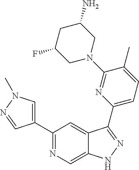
C1(C2=CN(C)N=C2)=NC=C2C(=C1)C(C1=CC=C(C)C(N3CC(N)CC(F)C3)=N1)=NN2
